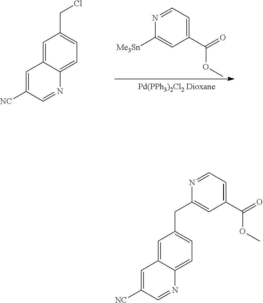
C12=CC(CCl)=CC=C1N=CC([NC])=C2.N1=CC=C(C(=O)OC)C=C1[Me3Sn].C1=C2C(=CC=C1CC1=CC(C(OC)=O)=CC=N1)N=CC([NC])=C2
